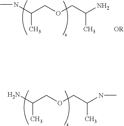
C(C(C)NC)OCC(N)C.C(C(C)N)OCC(NC)C
